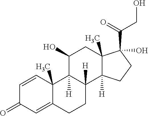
C1=CC2(C)C(=CC1=O)CCC1([H])C2([H])C(O)CC2(C)C1([H])CCC2(C(=O)CO)O
